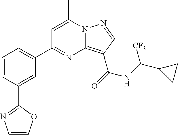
C1=C(C)N2C(=C(C(=O)NC(C3CC3)[CF3])C=N2)N=C1C1=CC=CC(C2=NC=CO2)=C1
